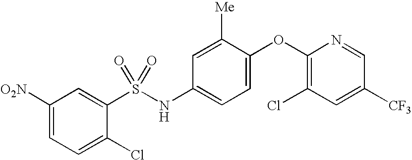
C1([O2N])=CC=C(Cl)C(S(NC2=CC=C(OC3=C(Cl)C=C([CF3])C=N3)C([Me])=C2)(=O)=O)=C1
